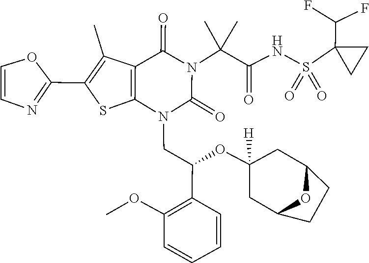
COC1=C(C(CN2C(=O)N(C(C(=O)NS(=O)(=O)C3(C(F)F)CC3)(C)C)C(=O)C3=C2SC(C2=NC=CO2)=C3C)OC2([H])CC3CCC(C2)O3)C=CC=C1
